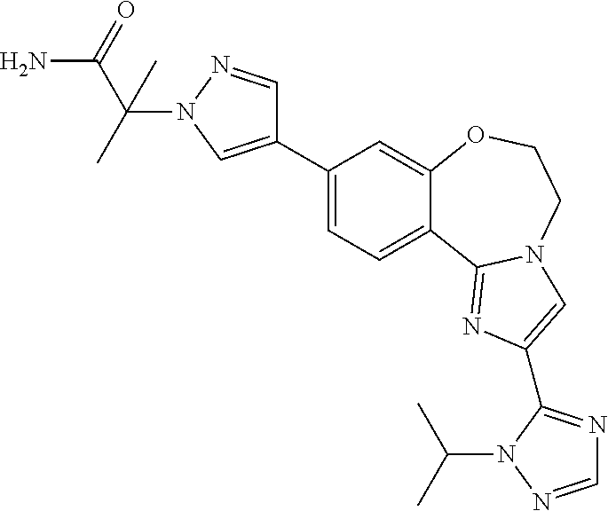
C1(C2=CN(C(C(N)=O)(C)C)N=C2)=CC=C2C(=C1)OCCN1C2=NC(C2=NC=NN2C(C)C)=C1
